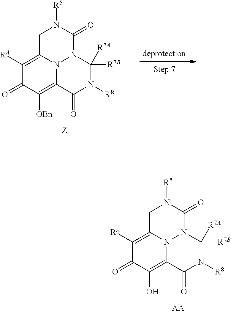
C1([RA])=C2N3C(=C([OBn])C1=O)C(=O)N([R8])C([R7B])([R7A])N3C(=O)N([R5])C2.[Z].C1([RA])=C2N3C(=C(O)C1=O)C(=O)N([R8])C([R7B])([R7A])N3C(=O)N([R5])C2.[AA]
